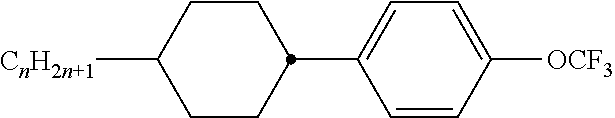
C1=CC([OCF3])=CC=C1C1CCC([CnH2n+1])CC1
